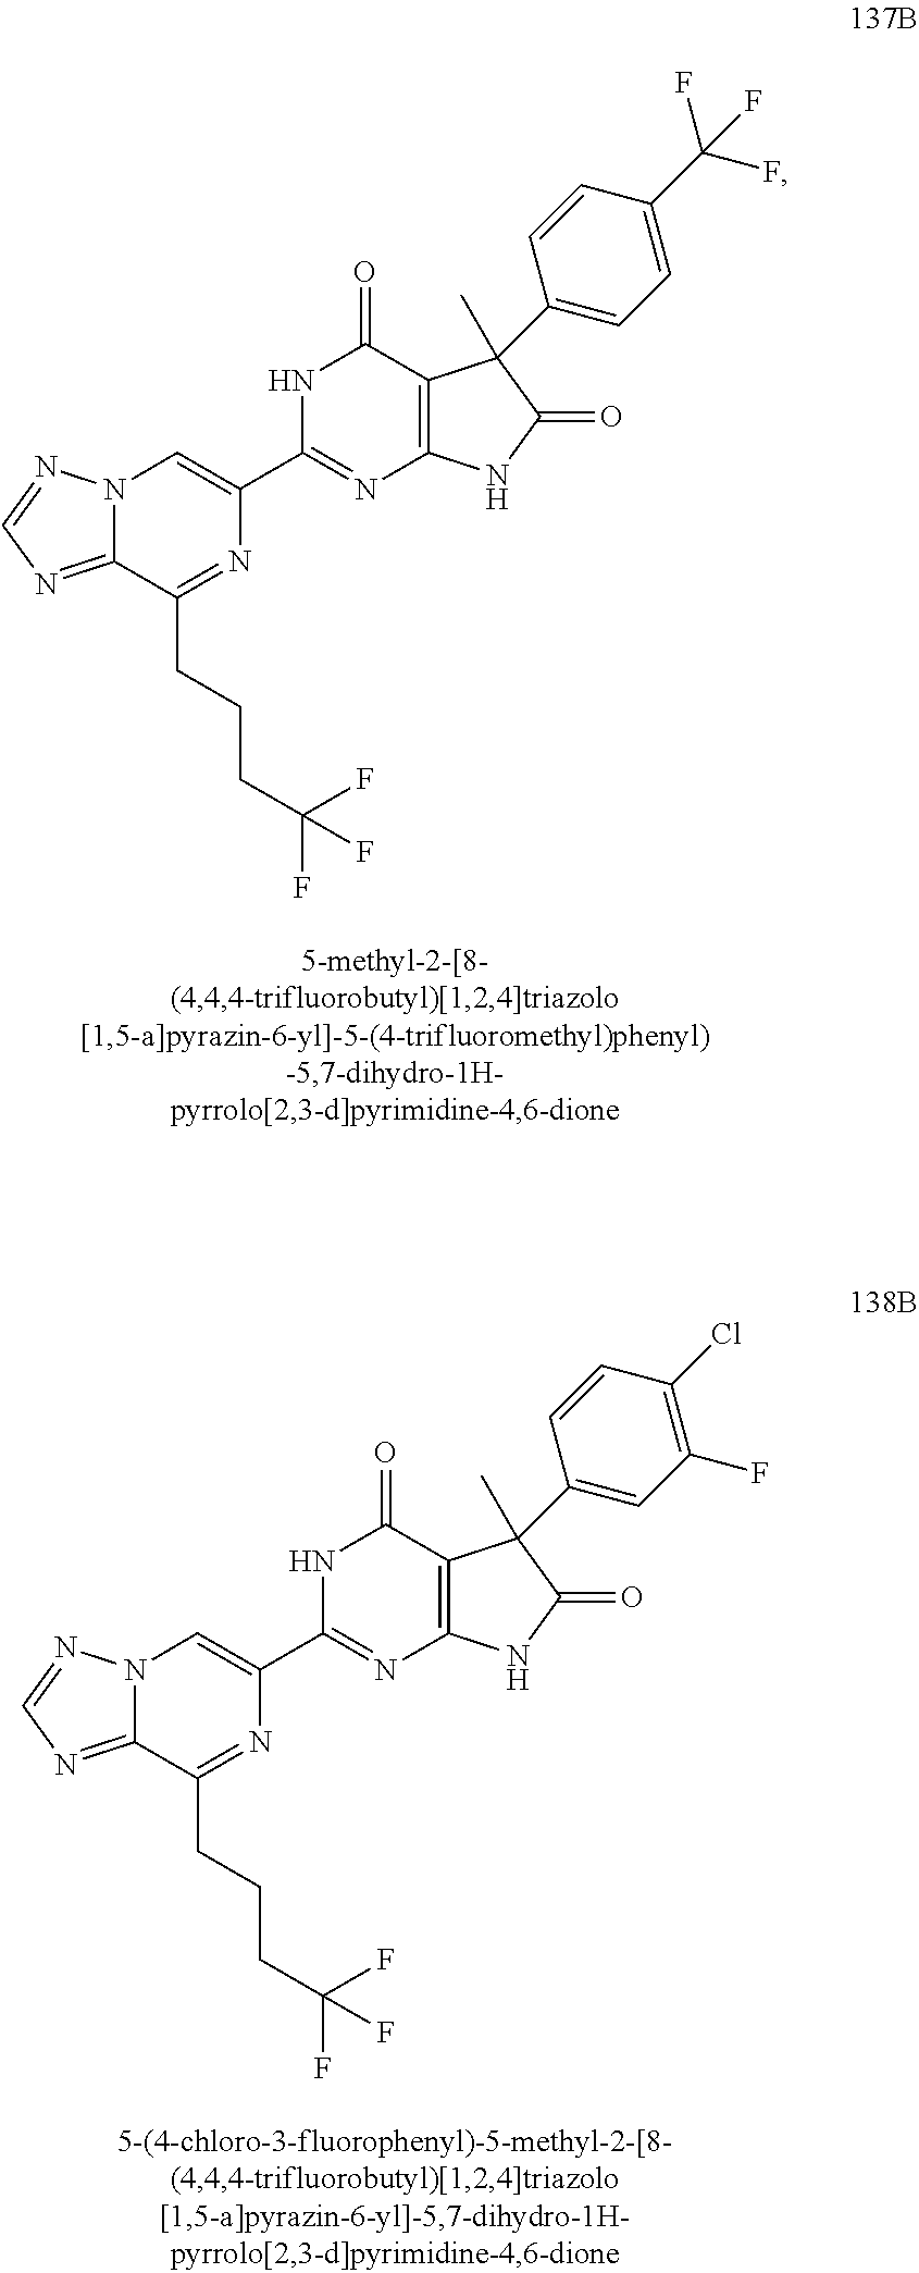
C12=NC=NN1C=C(C1=NC3=C(C(=O)N1)C(C1=CC=C(C(F)(F)F)C=C1)(C)C(=O)N3)N=C2CCCC(F)(F)F.C12=NC=NN1C=C(C1=NC3=C(C(=O)N1)C(C1=CC(F)=C(Cl)C=C1)(C)C(=O)N3)N=C2CCCC(F)(F)F
